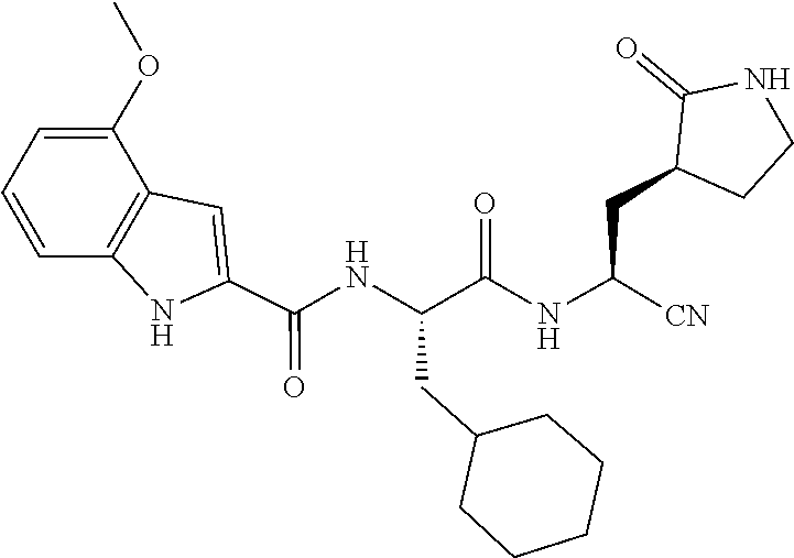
C1(C(=O)NC(C(=O)NC(CC2C(=O)NCC2)[CN])CC2CCCCC2)=CC2=C(N1)C=CC=C2OC
